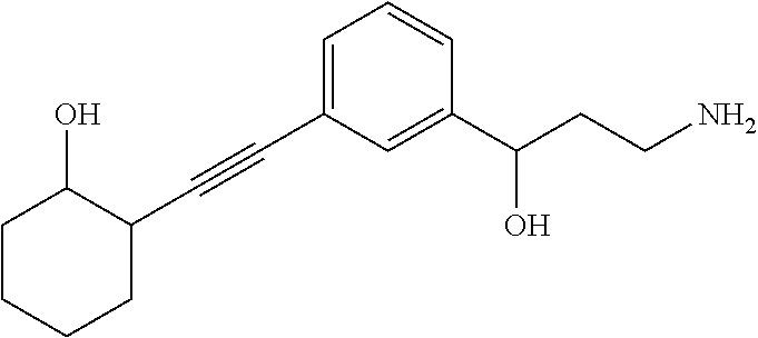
C1=C(C#CC2C(O)CCCC2)C=C(C(CCN)O)C=C1
